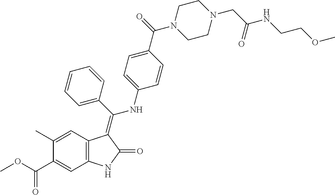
C1(C)=CC2=C(C=C1C(OC)=O)NC(=O)C2=C(C1=CC=CC=C1)NC1=CC=C(C(=O)N2CCN(CC(NCCOC)=O)CC2)C=C1
